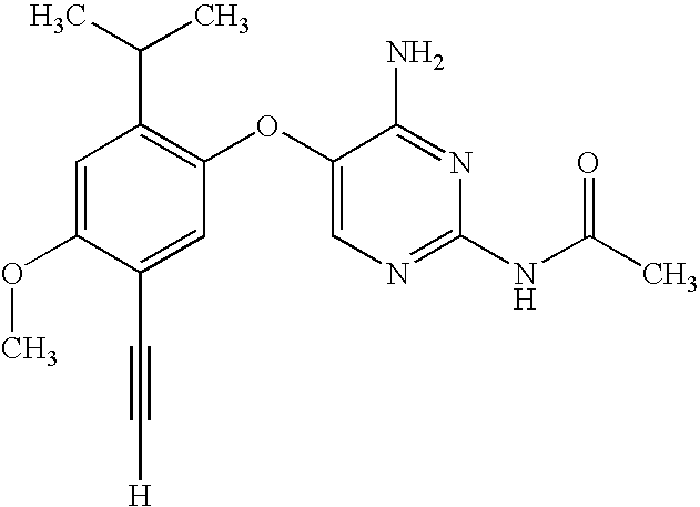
C1=C(OC)C(C#C[H])=CC(OC2=CN=C(NC(C)=O)N=C2N)=C1C(C)C
